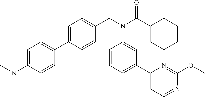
C1=C(N(C)C)C=CC(C2=CC=C(CN(C(C3CCCCC3)=O)C3=CC(C4=CC=NC(OC)=N4)=CC=C3)C=C2)=C1
